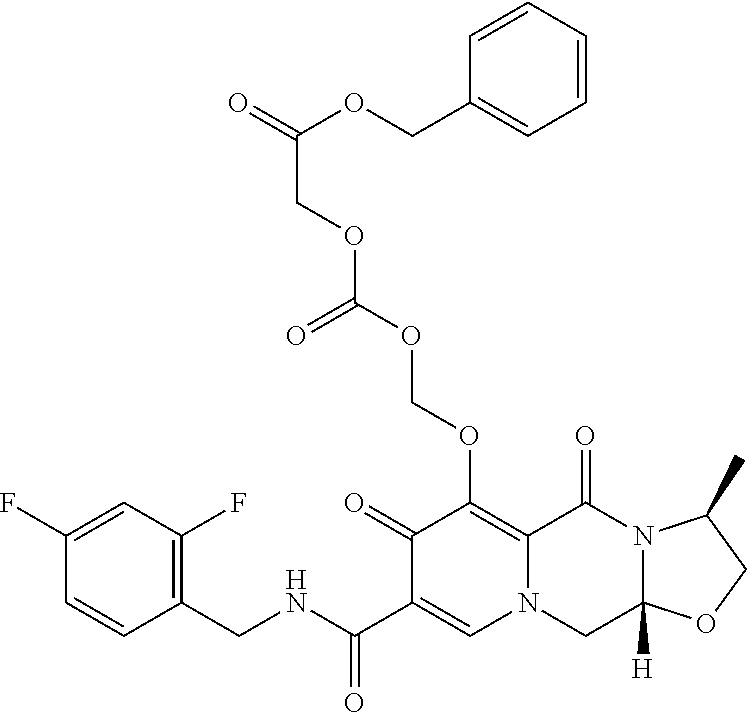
C1(CNC(=O)C2=CN3C(=C(OCOC(OCC(OCC4=CC=CC=C4)=O)=O)C2=O)C(=O)N2C([H])(C3)OCC2C)=C(F)C=C(F)C=C1
